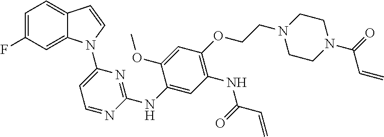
C1(NC2=NC(N3C4=CC(F)=CC=C4C=C3)=CC=N2)=CC(NC(C=C)=O)=C(OCCN2CCN(C(=O)C=C)CC2)C=C1OC
